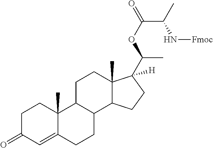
C1C(=O)C=C2C(C)(C1)C1C(CC2)C2C(C)(CC1)C(C(OC(=O)C(N[Fmoc])C)C)([H])CC2
